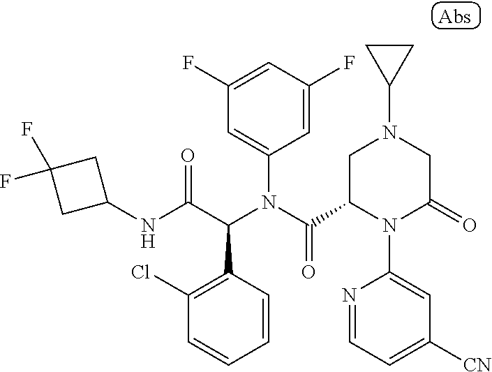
C1(F)=CC(F)=CC(N(C(C2N(C3=CC([CN])=CC=N3)C(=O)CN(C3CC3)C2)=O)C(C(NC2CC(F)(F)C2)=O)C2=C(Cl)C=CC=C2)=C1
